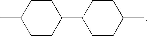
C1CC(C)CCC1C1CCC(C)CC1
